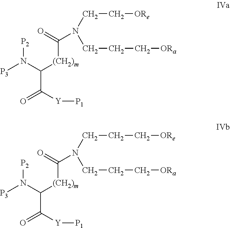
N(C(=O)[(CH2)m]C(C(=O)[Y][P1])N([P3])[P2])(CC[ORe])CCC[ORa].N(C(=O)[(CH2)m]C(C(=O)[Y][P1])N([P3])[P2])(CCC[ORe])CCC[ORa]
